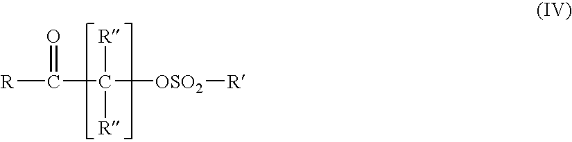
[R]C(=O)C([OSO2][R])([R])[R]
